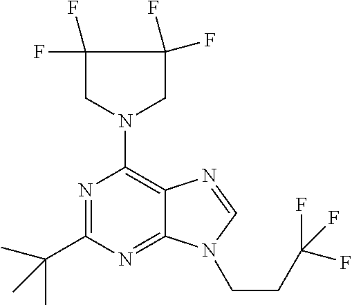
N1=C(C(C)(C)C)N=C2C(=C1N1CC(F)(F)C(F)(F)C1)N=CN2CCC(F)(F)F
